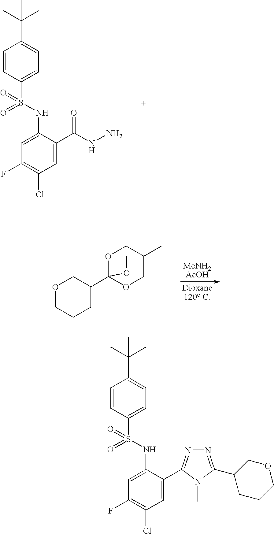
C1=CC(S(=O)(NC2=CC(F)=C(Cl)C=C2C(=O)NN)=O)=CC=C1C(C)(C)C.O1CCCC(C23OCC(C)(CO2)CO3)C1.C1=CC(S(=O)(NC2=CC(F)=C(Cl)C=C2C2=NN=C(C3CCCOC3)N2C)=O)=CC=C1C(C)(C)C
